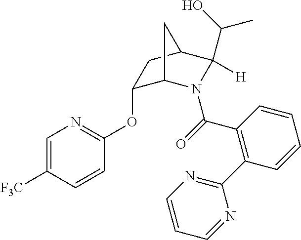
C1=C([F3C])C=CC(OC2C3N(C(=O)C4=C(C5=NC=CC=N5)C=CC=C4)C([H])(C(O)C)C(C2)C3)=N1
